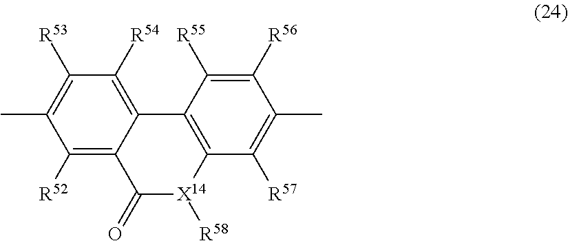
C1([R52])=C2C(=C([R54])C([R53])=C1C)C1=C([X14]([R58])C2=O)C([R57])=C(C)C([R56])=C1[R55]
